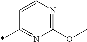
C1(OC)=NC=CC(*)=N1
